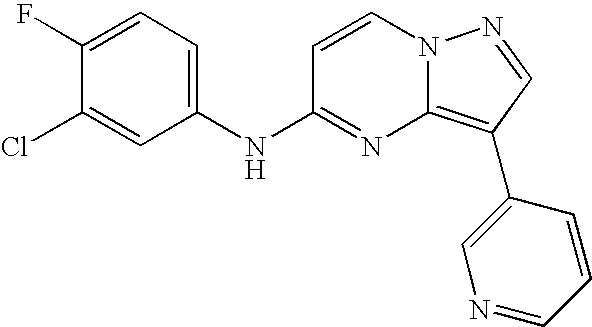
C1(F)=CC=C(NC2=NC3=C(C4=CN=CC=C4)C=NN3C=C2)C=C1Cl
